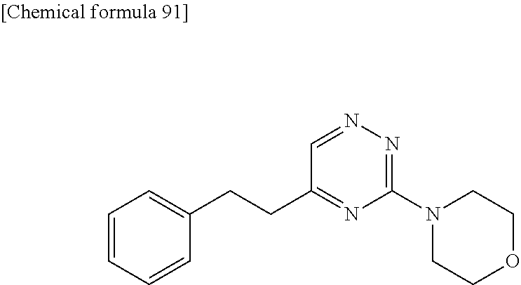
C1=CC=CC(CCC2=NC(N3CCOCC3)=NN=C2)=C1
